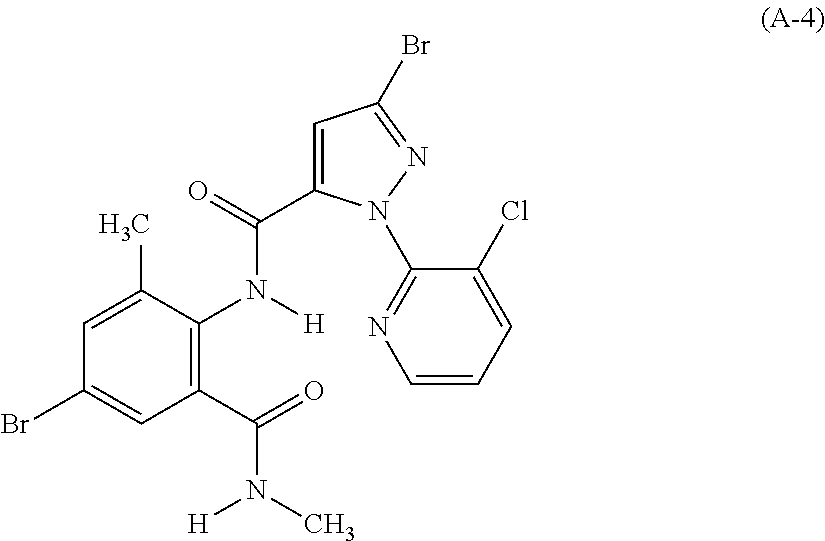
C1(C(=O)N(C)[H])=C(N(C(=O)C2=CC(Br)=NN2C2=NC=CC=C2Cl)[H])C(C)=CC(Br)=C1
